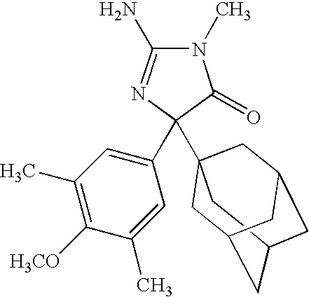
N1(C)C(N)=NC(C2=CC(C)=C([H3CO])C(C)=C2)(C23CC4CC(CC(C2)C4)C3)C1=O
